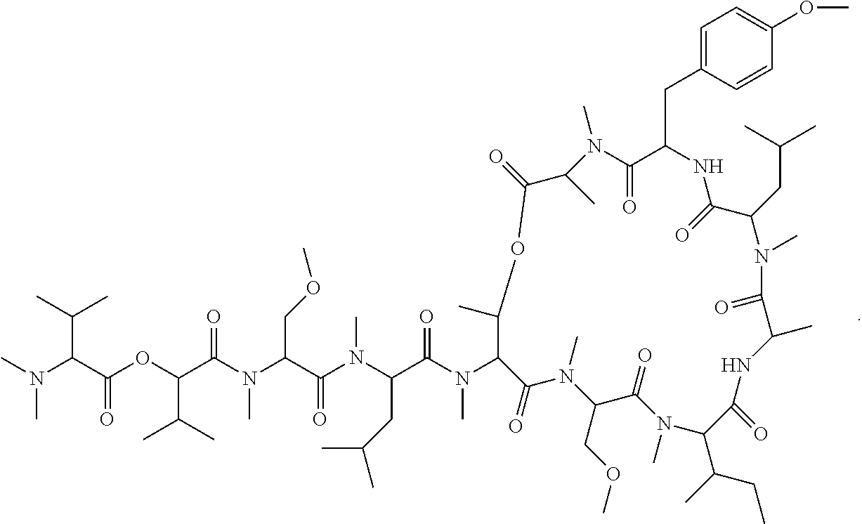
N(C(C(N(C(C(N(C(C(OC(C(N(C)C)C(C)C)=O)C(C)C)=O)C)COC)=O)C)CC(C)C)=O)(C)C1C(C)OC(=O)C(C)N(C)C(=O)C(CC2=CC=C(OC)C=C2)NC(=O)C(CC(C)C)N(C)C(=O)C(C)NC(=O)C(C(CC)C)N(C)C(=O)C(COC)N(C)C1=O
